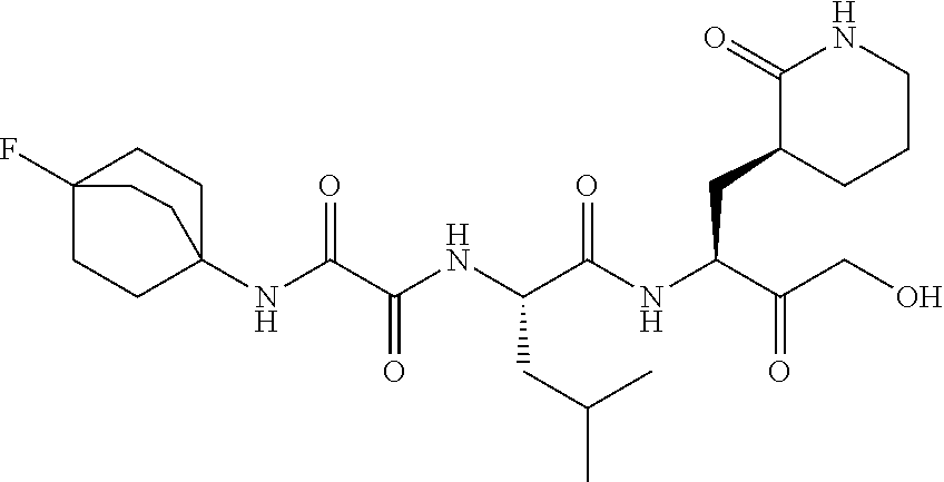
C12(NC(C(NC(C(NC(C(CO)=O)CC3CCCNC3=O)=O)CC(C)C)=O)=O)CCC(F)(CC1)CC2
